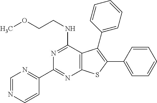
C1=CN=CN=C1C1=NC2=C(C(NCCOC)=N1)C(C1=CC=CC=C1)=C(C1=CC=CC=C1)S2
